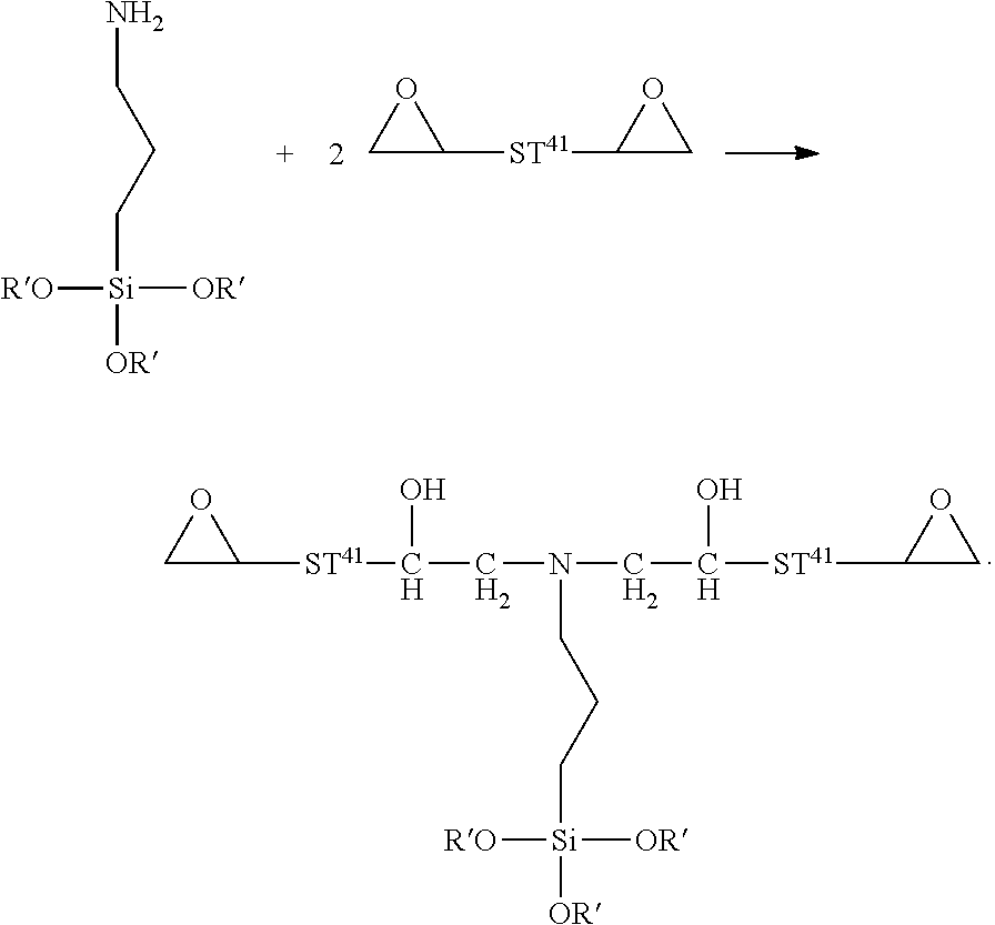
NCCC[Si]([OR])([RO])[OR].C1C([ST41]C2CO2)O1.C1C([ST41]C(O)CN(CCC[Si]([OR])([RO])[OR])CC(O)[ST41]C2CO2)O1
